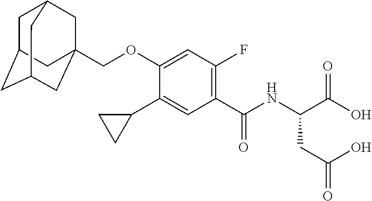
C1C2CC3CC(COC4=CC(F)=C(C(NC(C(O)=O)CC(=O)O)=O)C=C4C4CC4)(CC1C3)C2
